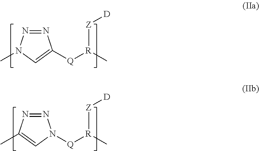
N1=NN(C)C=C1[Q][R](C)[Z][D].N1=NC(C)=CN1[Q][R](C)[Z][D]
